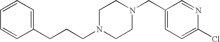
C(CCN1CCN(CC2=CC=C(Cl)N=C2)CC1)C1=CC=CC=C1
